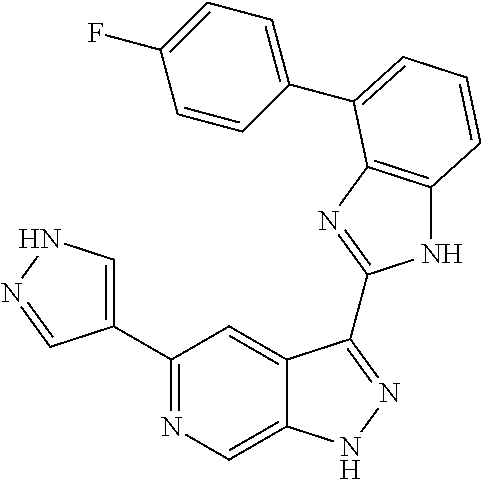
C1(C2=NC=C3C(=C2)C(C2=NC4=C(N2)C=CC=C4C2=CC=C(F)C=C2)=NN3)=CNN=C1
